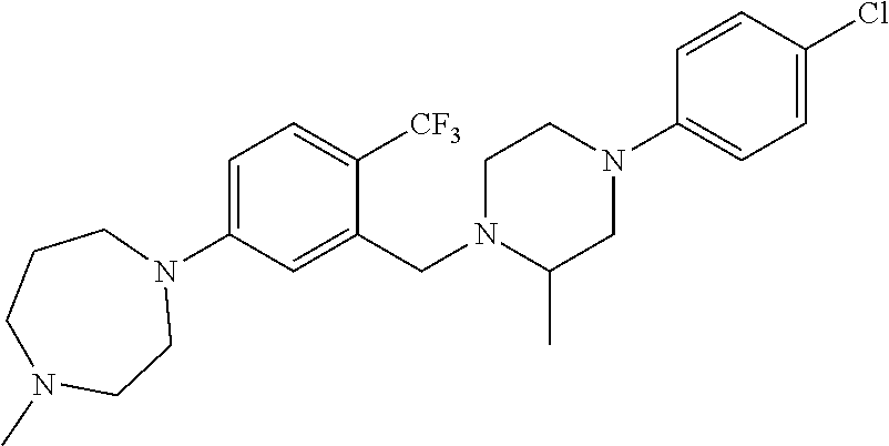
C1=C(N2CCCN(C)CC2)C=C(CN2CCN(C3=CC=C(Cl)C=C3)CC2C)C([CF3])=C1
